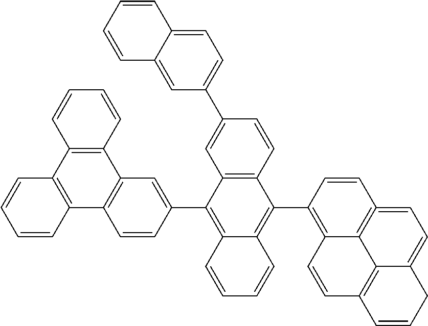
C1(C2=CC=C3C(=C2)C=CC=C3)=CC2=C(C=C1)C(C1=C3C4=C(=CC=C5C4=C(C=C3)C=CC5)C=C1)=C1C(=C2C2=CC3=C(C=C2)C2=C(C4=C3C=CC=C4)C=CC=C2)C=CC=C1
